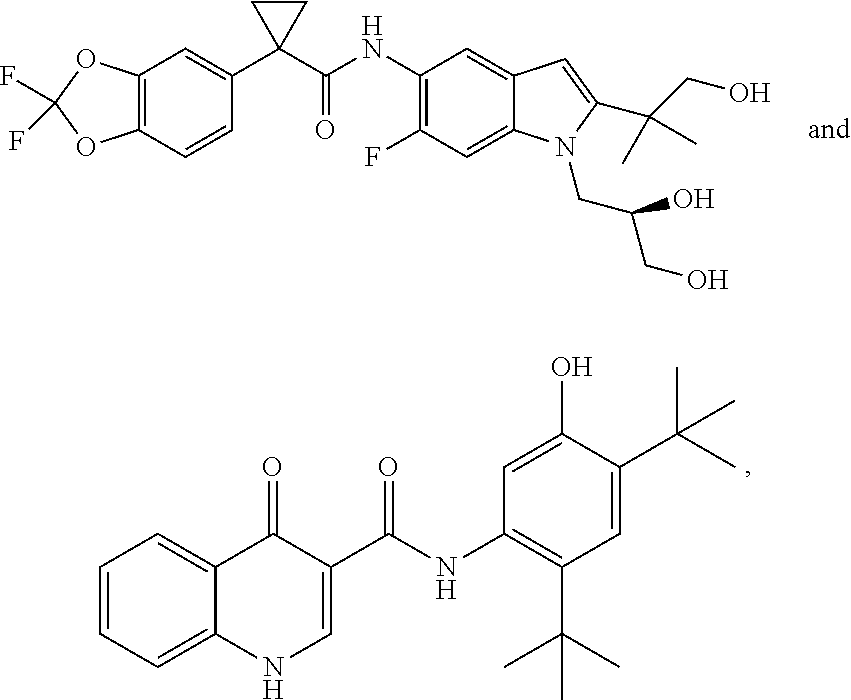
C12=C(C=CC(C3(C(=O)NC4=C(F)C=C5C(=C4)C=C(C(CO)(C)C)N5CC(CO)O)CC3)=C1)OC(F)(F)O2.C1=CC=C2C(=C1)C(=O)C(C(=O)NC1=C(C(C)(C)C)C=C(C(C)(C)C)C(O)=C1)=CN2
